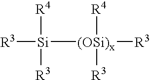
[R3][Si]([R4])([R3])[(OSi)x]([R4])([R3])[R3]
